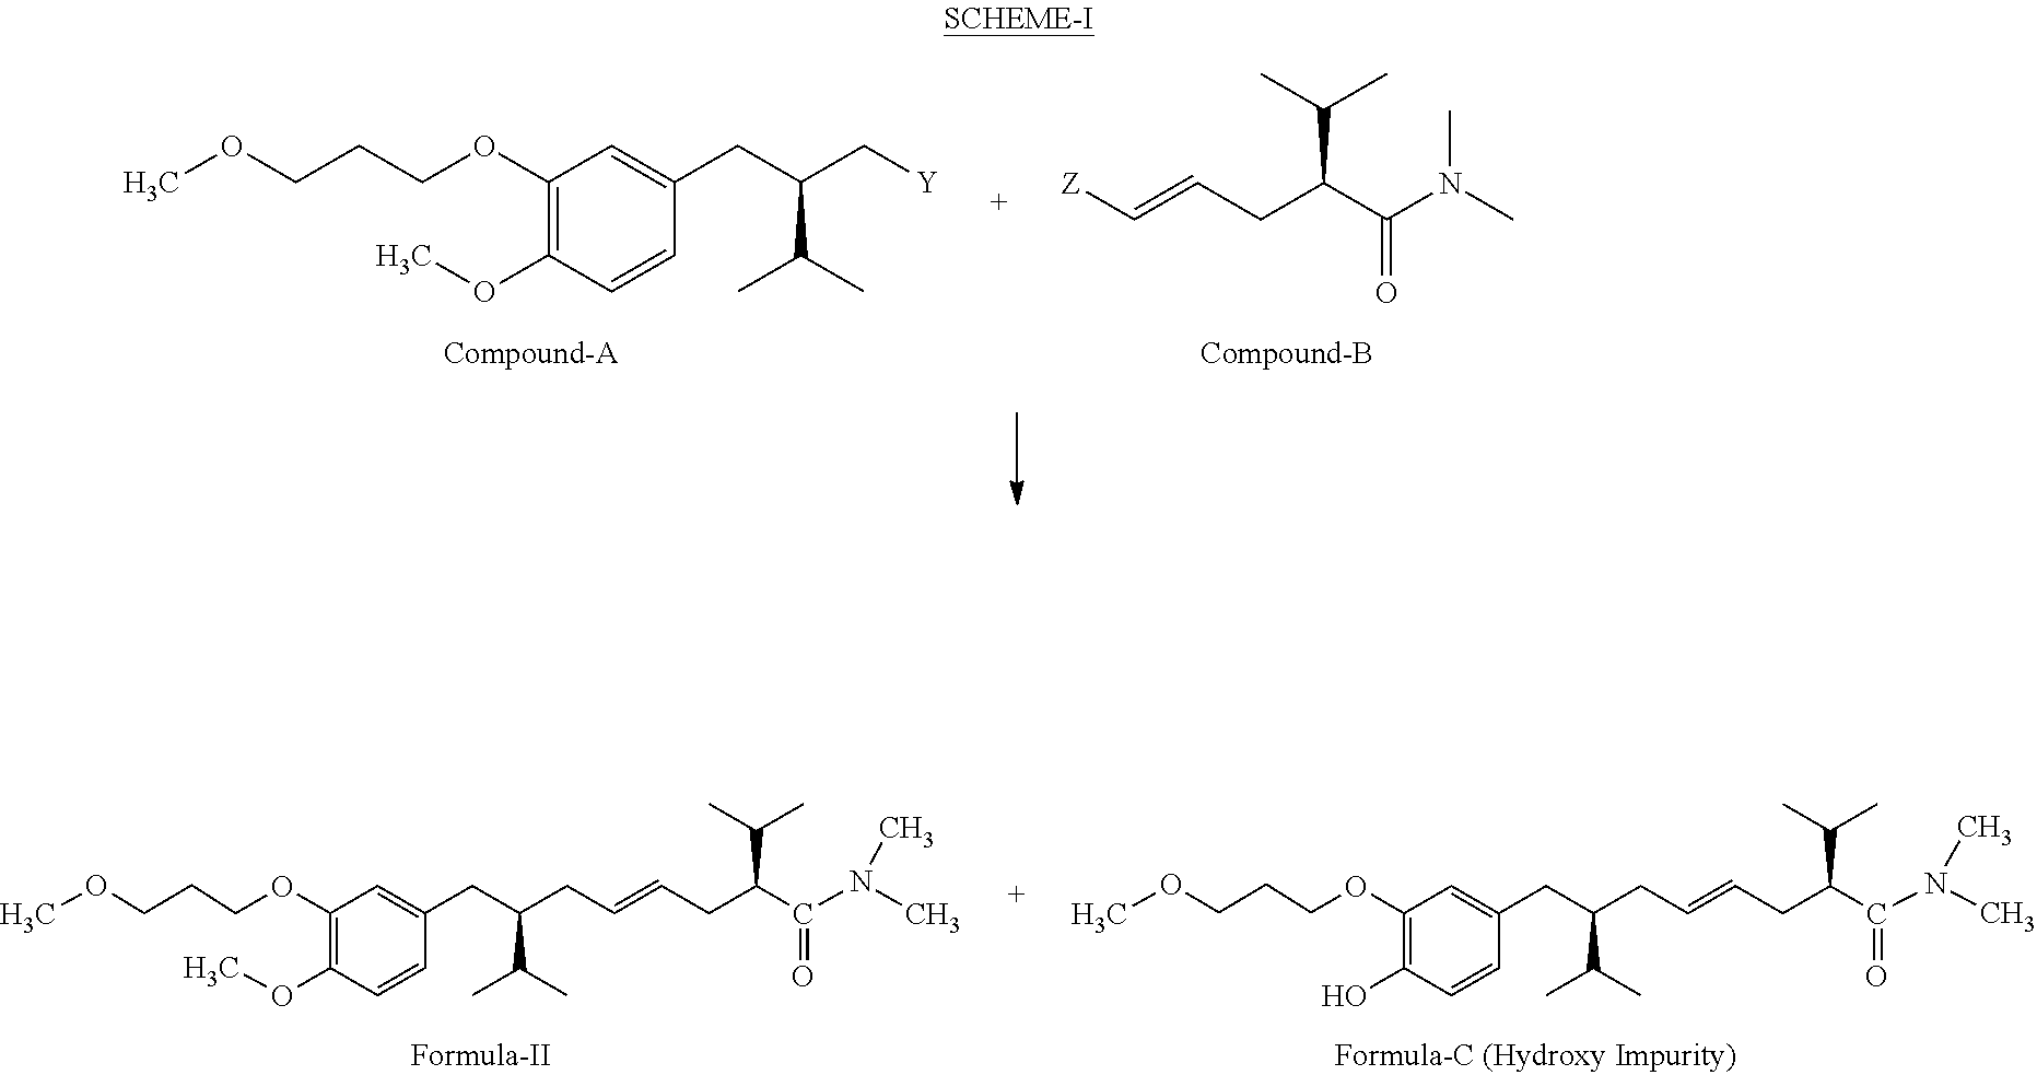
C1(OCCCOC)=C(OC)C=CC(CC(C[Y])C(C)C)=C1.[Z]C=CCC(C(N(C)C)=O)C(C)C.C1(OCCCOC)=C(OC)C=CC(CC(CC=CCC(C(N(C)C)=O)C(C)C)C(C)C)=C1.C1(OCCCOC)=C(O)C=CC(CC(CC=CCC(C(N(C)C)=O)C(C)C)C(C)C)=C1
